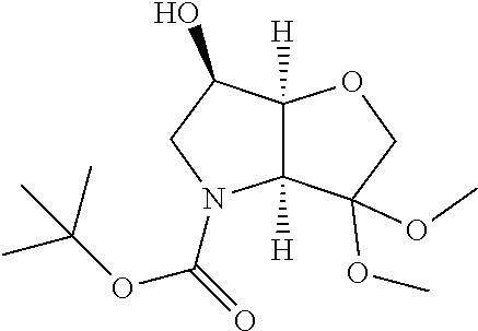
C1N(C(=O)OC(C)(C)C)C2([H])C([H])(C1O)OCC2(OC)OC
